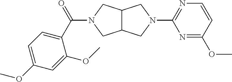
C12C(CN(C3=NC=CC(OC)=N3)C1)CN(C(C1=CC=C(OC)C=C1OC)=O)C2
